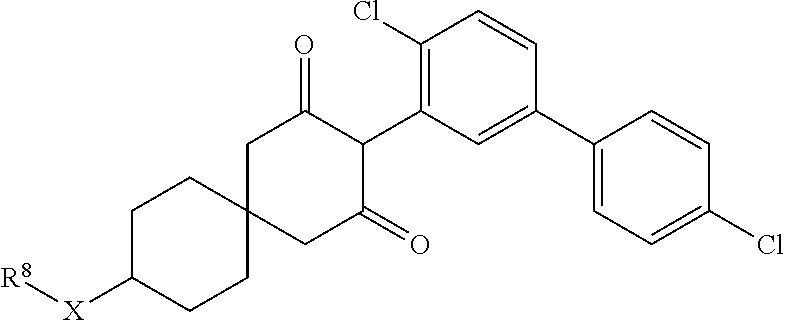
C1C([X][R8])CCC2(C1)CC(=O)C(C1=C(Cl)C=CC(C3=CC=C(Cl)C=C3)=C1)C(=O)C2
